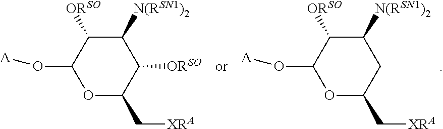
C1([N(RSN1)2])C([ORSO])C(O[A])OC(C[XRA])C1.C1([N(RSN1)2])C([ORSO])C(O[A])OC(C[XRA])C1[ORSO]
